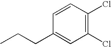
C1=CC(Cl)=C(Cl)C=C1CCC
